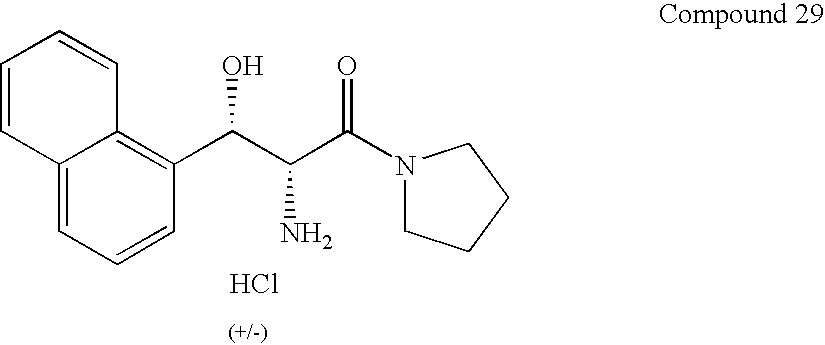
Cl.C1CCCN1C(C(C(C1=C2C(=CC=C1)C=CC=C2)O)N)=O
